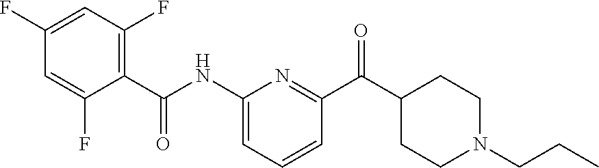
C1(C(NC2=CC=CC(C(C3CCN(CCC)CC3)=O)=N2)=O)=C(F)C=C(F)C=C1F
